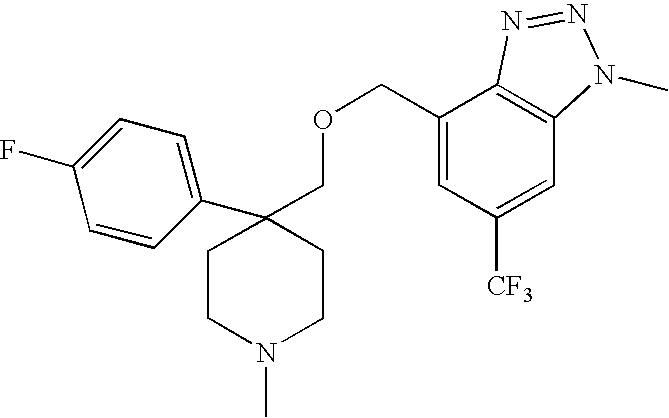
C1=CC(C2(COCC3=CC([CF3])=CC4=C3N=NN4C)CCN(C)CC2)=CC=C1F
